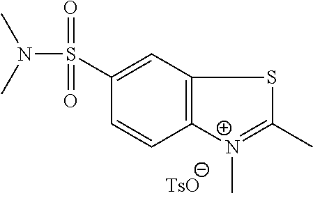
N(S(C1=CC2=C(C=C1)[N+](C)=C(C)S2)(=O)=O)(C)C
